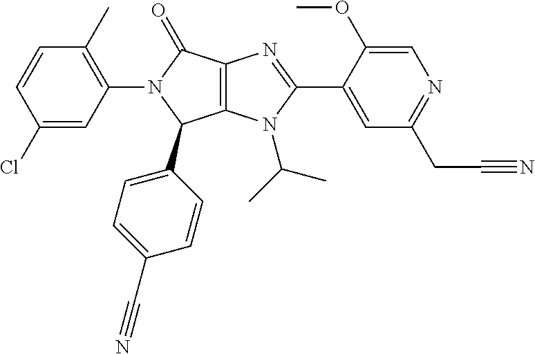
C12=C(N(C(C)C)C(C3=CC(CC#N)=NC=C3OC)=N1)C(C1=CC=C(C#N)C=C1)N(C1=C(C)C=CC(Cl)=C1)C2=O
